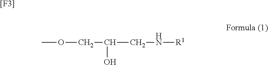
COCC(CN[R1])O.[[F3]]
